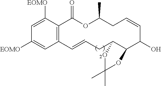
C12=C(C([EOMO])=CC([EOMO])=C1)C(=O)OC(C)CC=CC(O)C1C(CC=C2)OC(C)(C)O1
